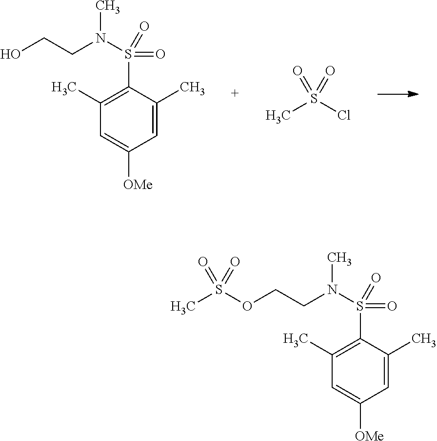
C1(C)=C(S(N(CCO)C)(=O)=O)C(C)=CC([OMe])=C1.S(C)(Cl)(=O)=O.C1(C)=C(S(N(CCOS(C)(=O)=O)C)(=O)=O)C(C)=CC([OMe])=C1
